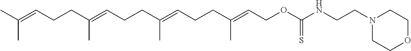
C(C(=CCCC(=CCCC(=CCOC(NCCN1CCOCC1)=S)C)C)C)CC=C(C)C
